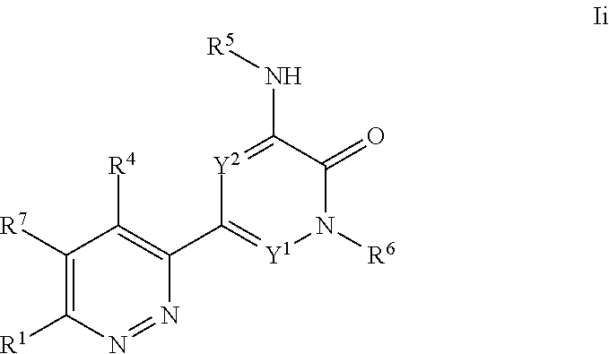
C1([R7])=C([R1])N=NC(C2=[Y1]N([R6])C(=O)C(N[R5])=[Y2]2)=C1[R4]
